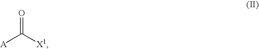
C(=O)([A])[X1]
